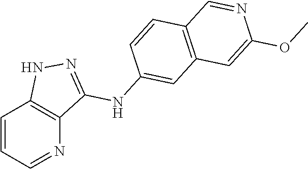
C1=CC=NC2=C1NN=C2NC1=CC2=C(C=C1)C=NC(OC)=C2
